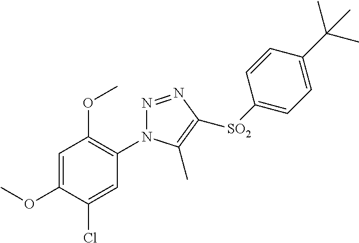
N1=NC([SO2]C2=CC=C(C(C)(C)C)C=C2)=C(C)N1C1=C(OC)C=C(OC)C(Cl)=C1
